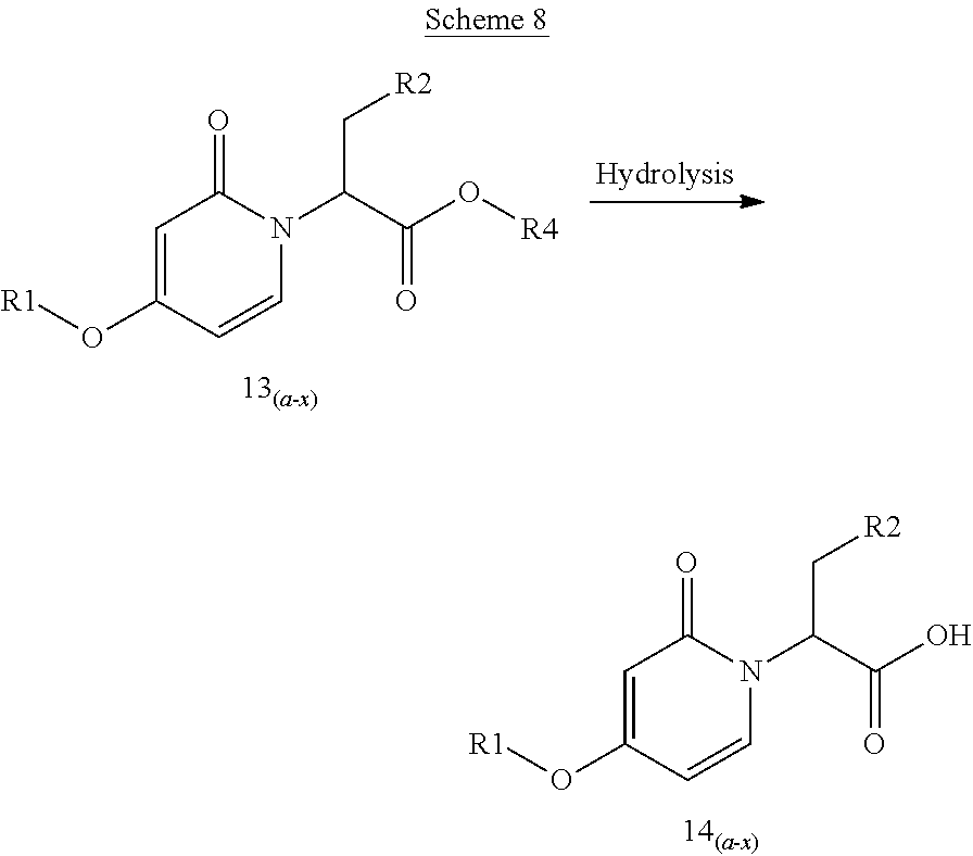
O=C(C(C[R2])N1C=CC(O[R1])=CC1=O)O[R4].O=C(C(C[R2])N1C=CC(O[R1])=CC1=O)O
